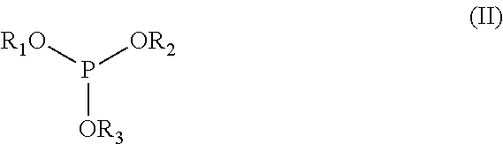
P([OR2])([R1O])[OR3]
